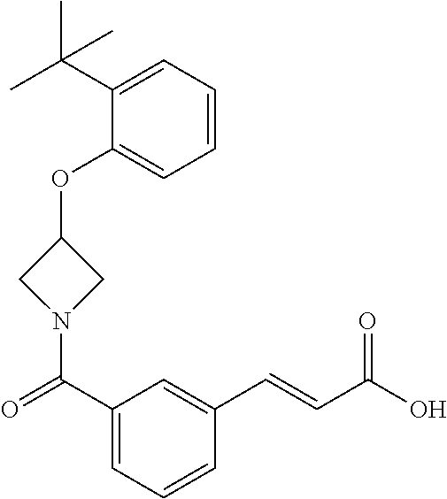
C1(OC2CN(C(C3=CC=CC(C=CC(O)=O)=C3)=O)C2)=CC=CC=C1C(C)(C)C
